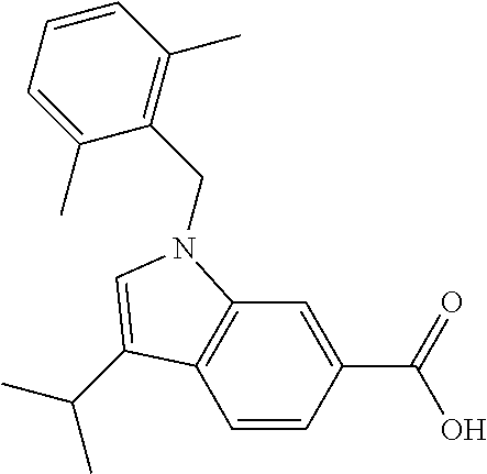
C1=CC(C(=O)O)=CC2=C1C(C(C)C)=CN2CC1=C(C)C=CC=C1C
